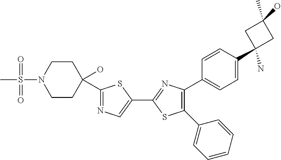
C1(C2=NC(C3=CC=C(C4(N)CC(C)(O)C4)C=C3)=C(C3=CC=CC=C3)S2)=CN=C(C2(O)CCN(S(C)(=O)=O)CC2)S1
